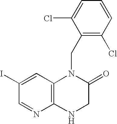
C12=C(NCC(=O)N1CC1=C(Cl)C=CC=C1Cl)N=CC(I)=C2
